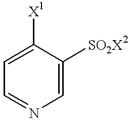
C1=C([SO2X2])C([X1])=CC=N1
